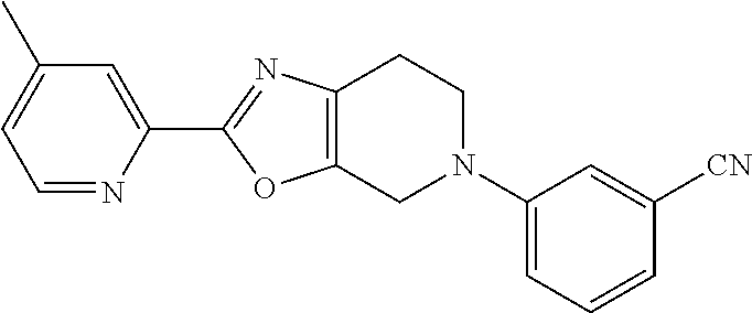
C1=C(C)C=C(C2=NC3=C(O2)CN(C2=CC=CC([CN])=C2)CC3)N=C1
